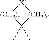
[(CH2)s]1[X][(CH2)r]C1(C)C
